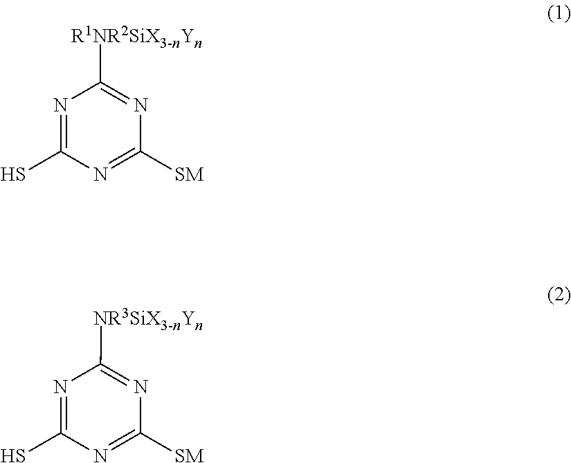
N1=C(S)N=C([SM])N=C1[R1NR2SiX3-nYn].N1=C(S)N=C([SM])N=C1[NR3SiX3-nYn]
